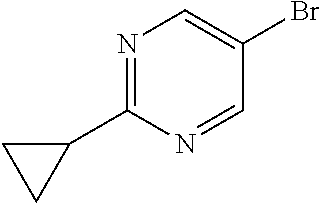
N1=C(C2CC2)N=CC(Br)=C1
